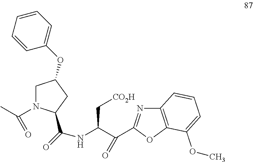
CC(N1CC(OC2=CC=CC=C2)CC1C(=O)NC(C(=O)C1=NC2=C(O1)C(OC)=CC=C2)C[CO2H])=O
